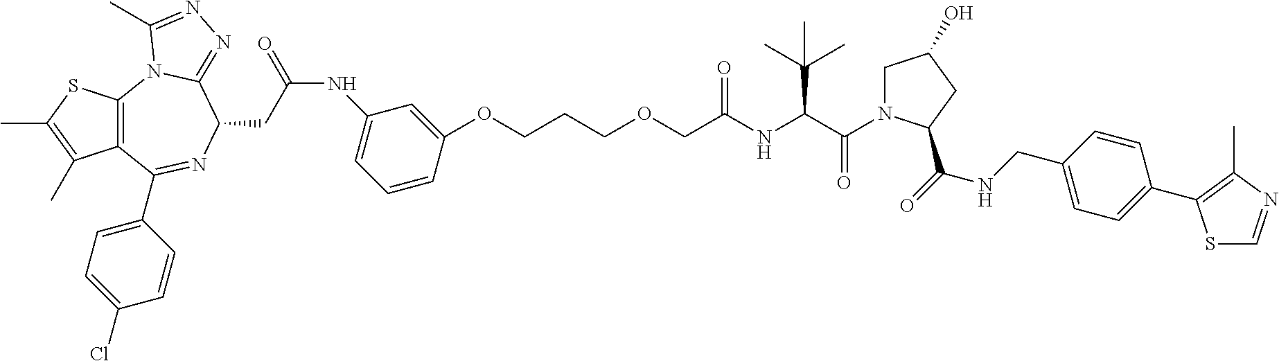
S1C(C)=C(C)C2=C1N1C(=NN=C1C)C(CC(=O)NC1=CC=CC(OCCCOCC(NC(C(=O)N3CC(O)CC3C(=O)NCC3=CC=C(C4=C(C)N=CS4)C=C3)C(C)(C)C)=O)=C1)N=C2C1=CC=C(Cl)C=C1
